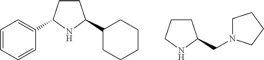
C1CC(CN2CCCC2)NC1.C1CC(C2CCCCC2)NC1C1=CC=CC=C1
